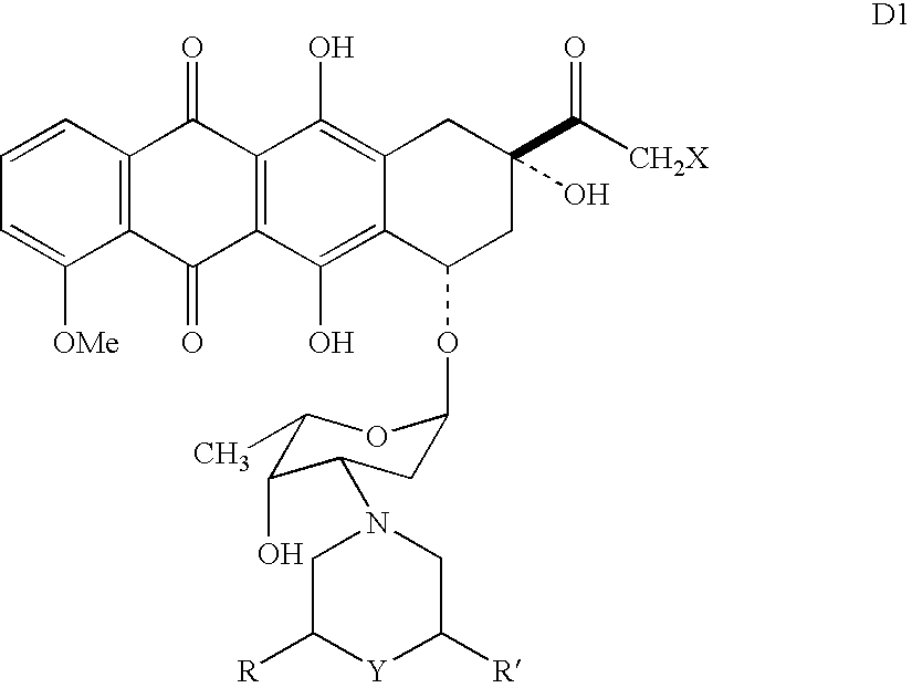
C12=C(C(O)=C3C(=C1O)CC(C([CH2X])=O)(O)CC3OC1CC(N3CC([R])[Y]C([R])C3)C(O)C(C)O1)C(=O)C1=C(C2=O)C=CC=C1[OMe]
